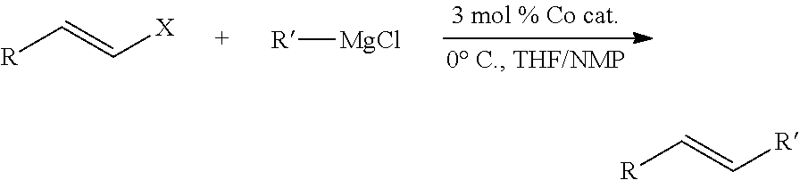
[R]C=C[X].[R][MgCl].[R]C=C[R]
